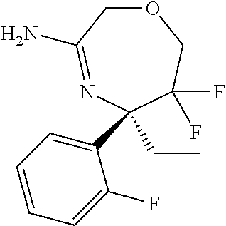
C1(C2(CC)N=C(N)COCC2(F)F)=CC=CC=C1F
